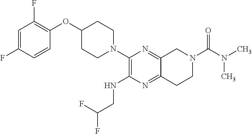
FC1=CC(F)=C(OC2CCN(C3=C(NCC(F)F)N=C4C(=N3)CN(C(=O)N(C)C)CC4)CC2)C=C1
